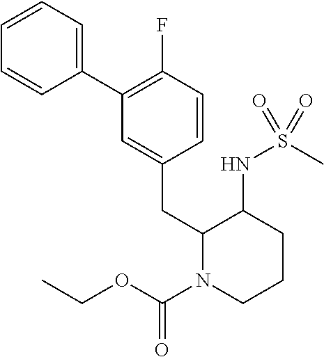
C1=C(CC2N(C(OCC)=O)CCCC2NS(C)(=O)=O)C=CC(F)=C1C1=CC=CC=C1
